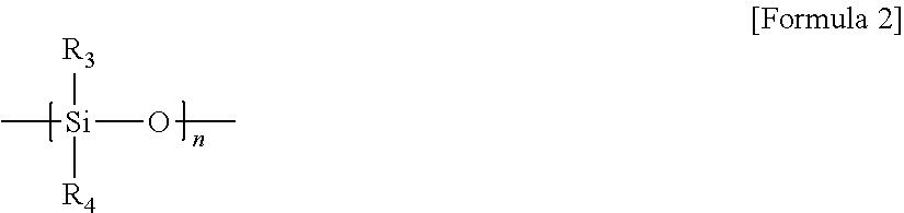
[Si]([R3])([R4])(OC)C
